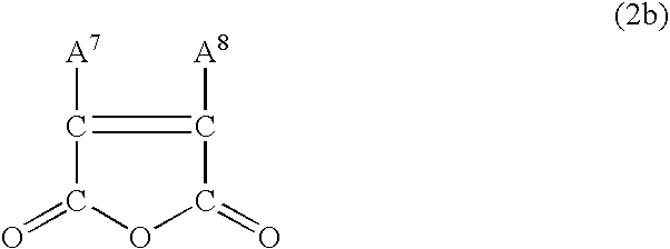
[A7]C1=C([A8])C(=O)OC1=O
